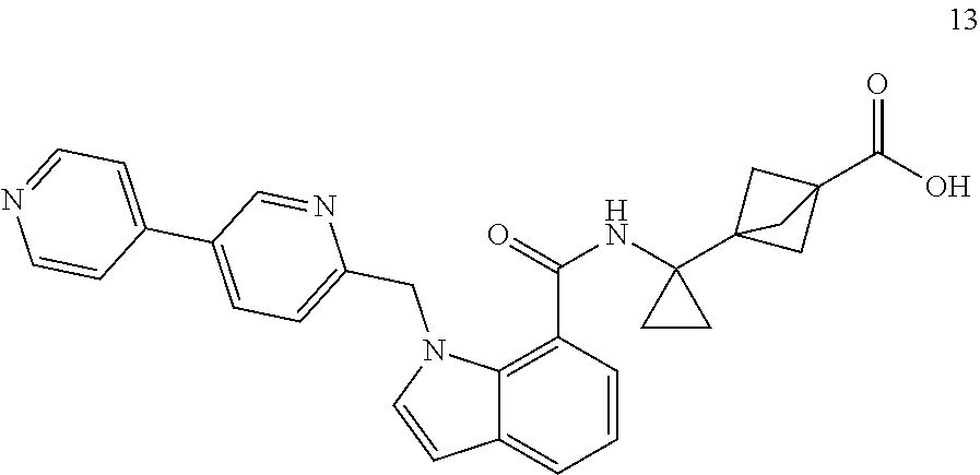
C12=C(C(=O)NC3(C45CC(C(=O)O)(C4)C5)CC3)C=CC=C1C=CN2CC1=CC=C(C2=CC=NC=C2)C=N1
